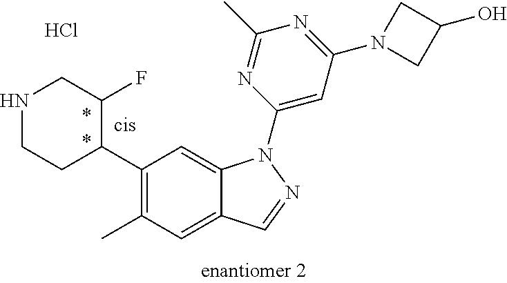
C1(C2C(F)CNCC2)=C(C)C=C2C(=C1)N(C1=CC(N3CC(O)C3)=NC(C)=N1)N=C2.Cl
